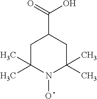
C1C(C)(C)N(O)C(C)(C)CC1C(=O)O
